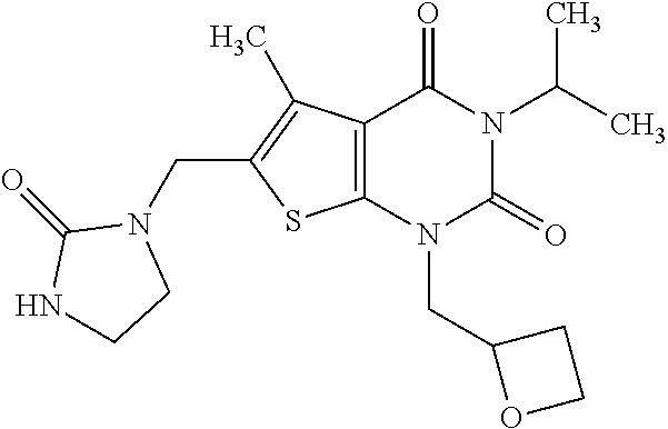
C12=C(N(CC3OCC3)C(=O)N(C(C)C)C1=O)SC(CN1C(=O)NCC1)=C2C
